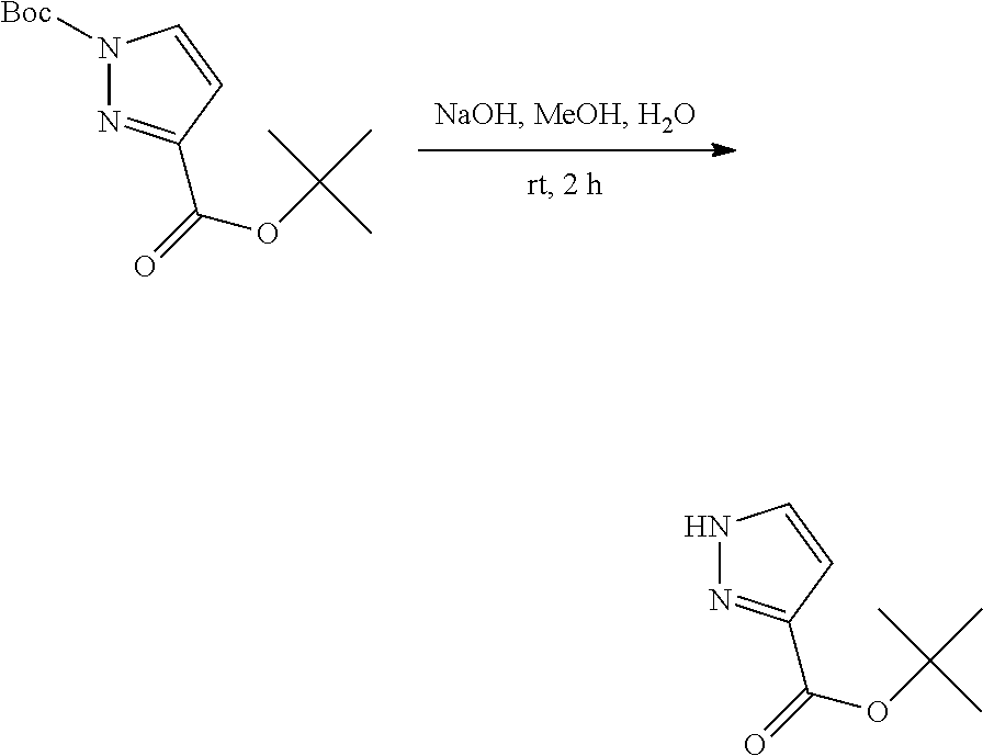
N1([Boc])N=C(C(OC(C)(C)C)=O)C=C1.N1N=C(C(OC(C)(C)C)=O)C=C1
